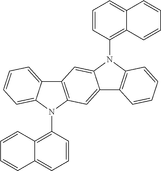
C12=C(C=C3C(=C1)N(C1=C4C(=CC=C1)C=CC=C4)C1=C3C=CC=C1)N(C1=C3C(=CC=C1)C=CC=C3)C1=CC=CC=C21
